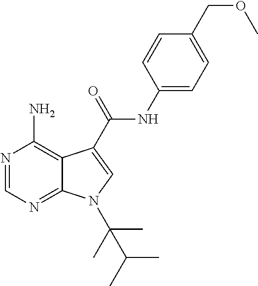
N1=CN=C2C(=C1N)C(C(NC1=CC=C(COC)C=C1)=O)=CN2C(C)(C)C(C)C
